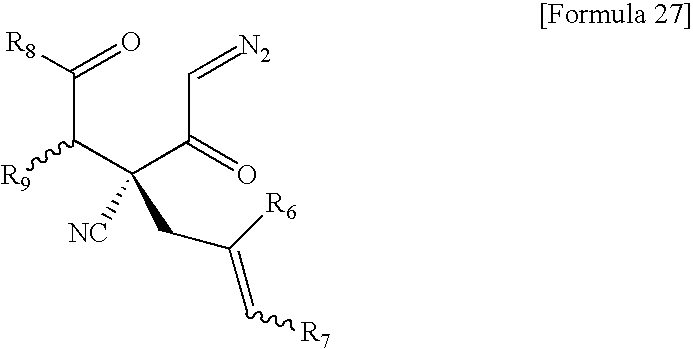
C(C(C(C(C=[N2])=O)([NC])CC(=C[R7])[R6])[R9])(=O)[R8]
